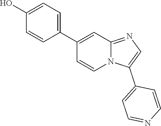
C12=NC=C(C3=CC=NC=C3)N1C=CC(C1=CC=C(O)C=C1)=C2
